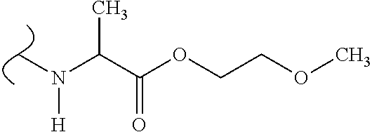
CN(C(C(=O)OCCOC)C)[H]
